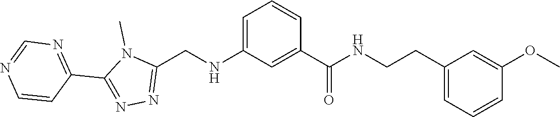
CN1C(CNC2=CC=CC(C(=O)NCCC3=CC=CC(OC)=C3)=C2)=NN=C1C1=NC=NC=C1
